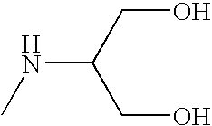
N(C(CO)CO)C
